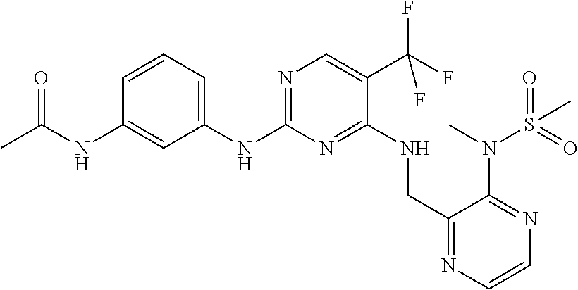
N(C1=NC=C(C(F)(F)F)C(NCC2=NC=CN=C2N(S(C)(=O)=O)C)=N1)C1=CC=CC(NC(C)=O)=C1
